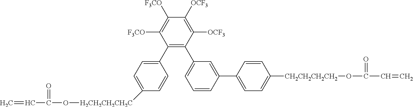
C=CC(=O)O[H2CH2CH2CH2C]C1=CC=C(C2=C(C3=CC=CC(C4=CC=C([CH2CH2CH2CH2]OC(=O)C=C)C=C4)=C3)C([OCF3])=C([OCF3])C([F3CO])=C2[F3CO])C=C1
